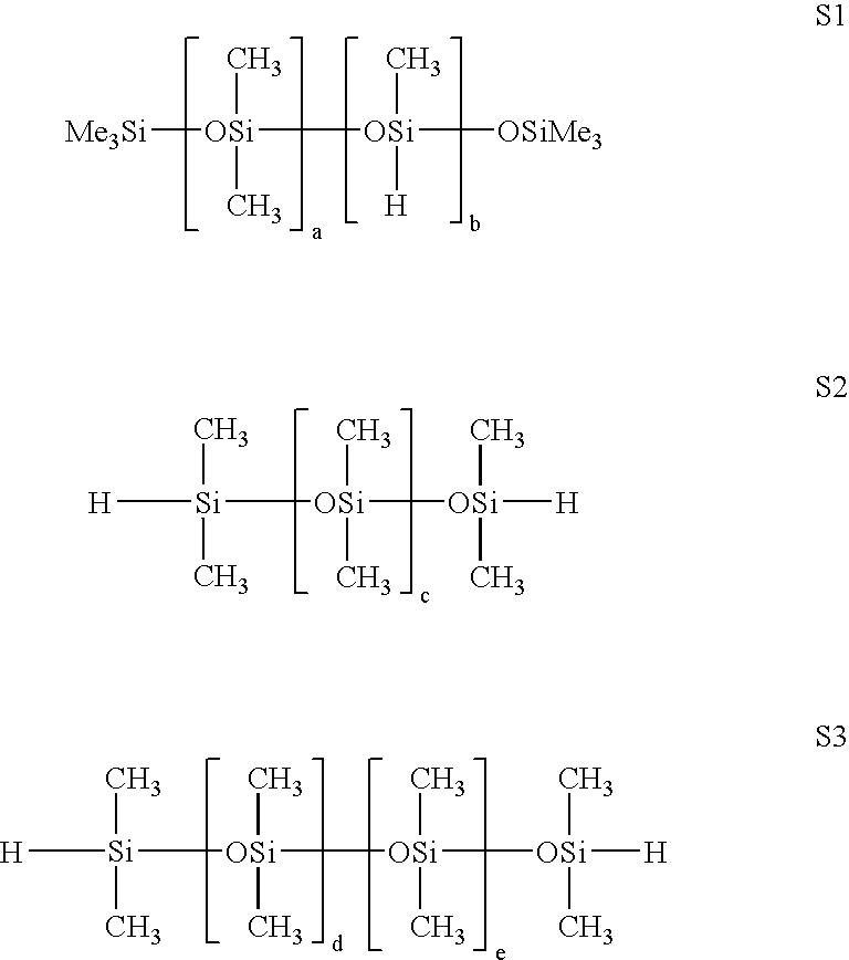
[Me3Si][OSi]([OSi]([OSiMe3])(C)[H])(C)C.[H][Si]([OSi]([OSi](C)(C)[H])(C)C)(C)C.[H][Si]([OSi]([OSi](C)(C)[OSi]([H])(C)C)(C)C)(C)C
